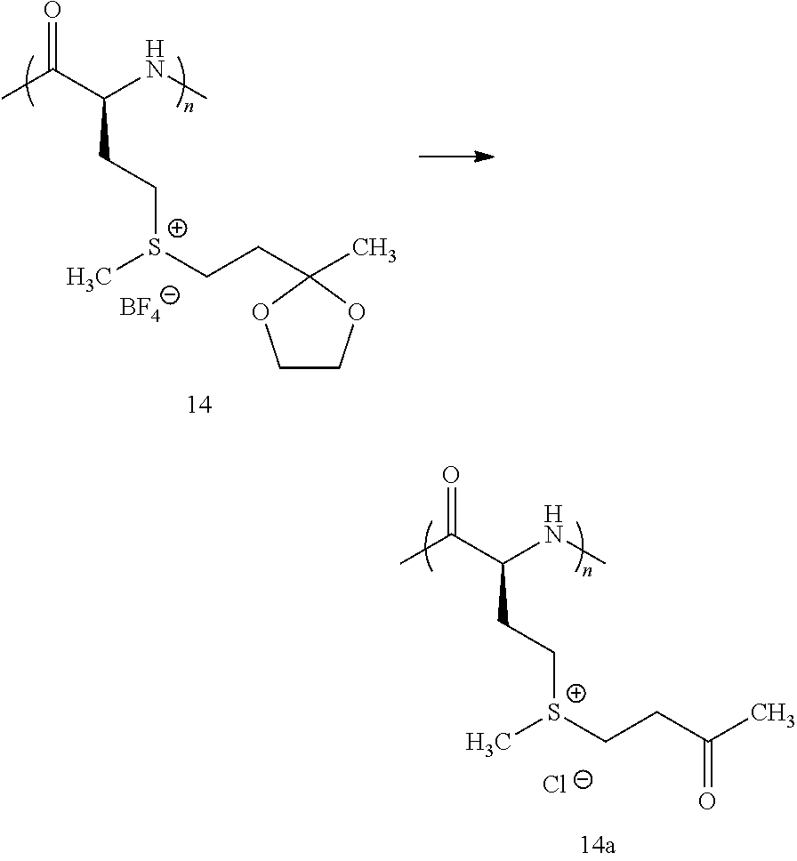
CC(C(NC)CC[S+](CCC(C)=O)C)=O.[Cl-].CC(C(NC)CC[S+](CCC1(C)OCCO1)C)=O.[BF4]
